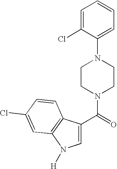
C1=C(C(=O)N2CCN(C3=CC=CC=C3Cl)CC2)C2=C(N1[H])C=C(Cl)C=C2
